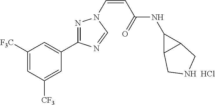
C1([F3C])=CC([CF3])=CC(C2=NN(C=CC(=O)NC3C4C3CNC4)C=N2)=C1.Cl
